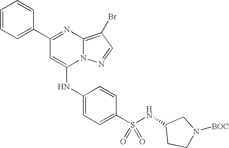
C1=C(C2=NC3=C(Br)C=NN3C(NC3=CC=C(S(NC4CCN([BOC])C4)(=O)=O)C=C3)=C2)C=CC=C1
